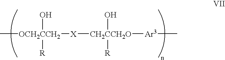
C[OCH2CCH2](O)([R])[X][CH2CCH2O]([Ar3]C)(O)[R]
